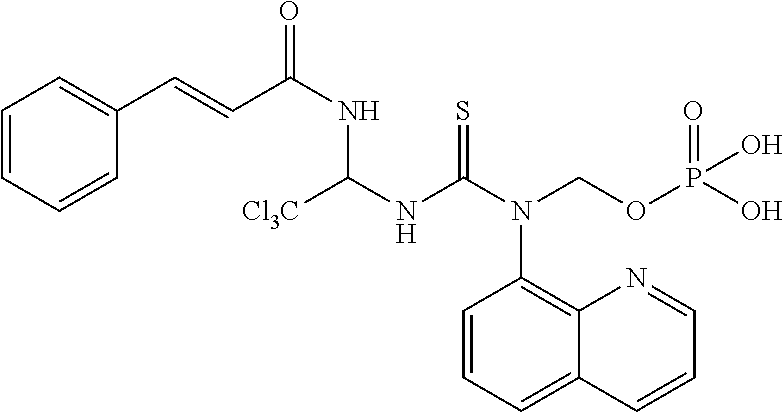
C1(N(C(=S)NC(NC(C=CC2=CC=CC=C2)=O)[Cl3C])COP(=O)(O)O)=C2C(=CC=C1)C=CC=N2
